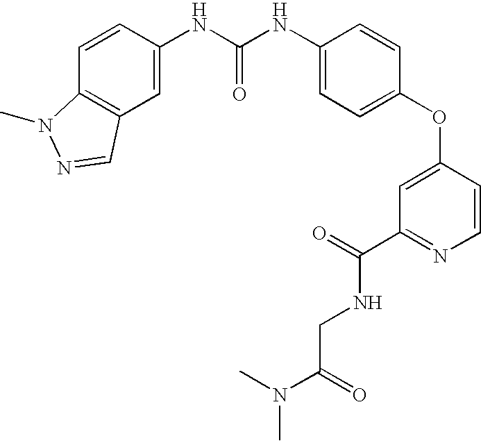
C1=CC(NC(NC2=CC=C(OC3=CC(C(=O)NCC(N(C)C)=O)=NC=C3)C=C2)=O)=CC2=C1N(C)N=C2
